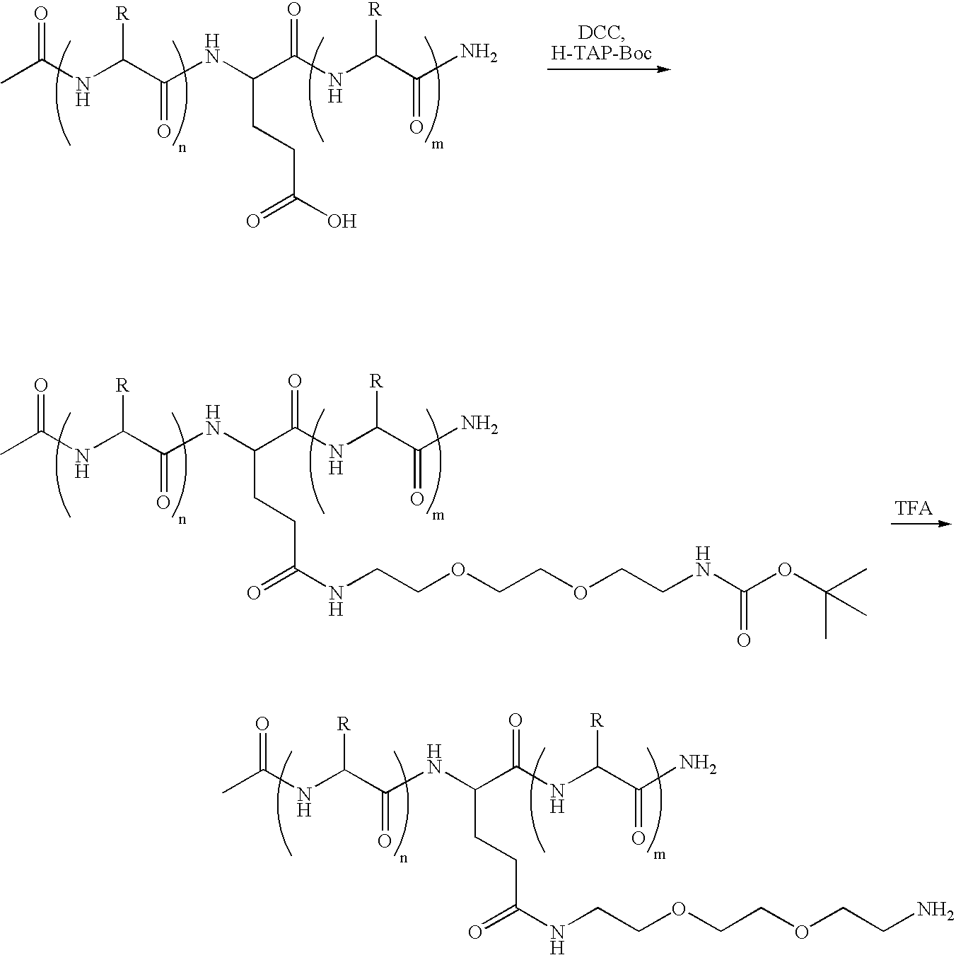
CC(NC(C(NC(C(NC(C(N)=O)[R])=O)CCC(O)=O)=O)[R])=O.CC(NC(C(NC(C(NC(C(N)=O)[R])=O)CCC(NCCOCCOCCNC(OC(C)(C)C)=O)=O)=O)[R])=O.CC(NC(C(NC(C(NC(C(N)=O)[R])=O)CCC(NCCOCCOCCN)=O)=O)[R])=O
